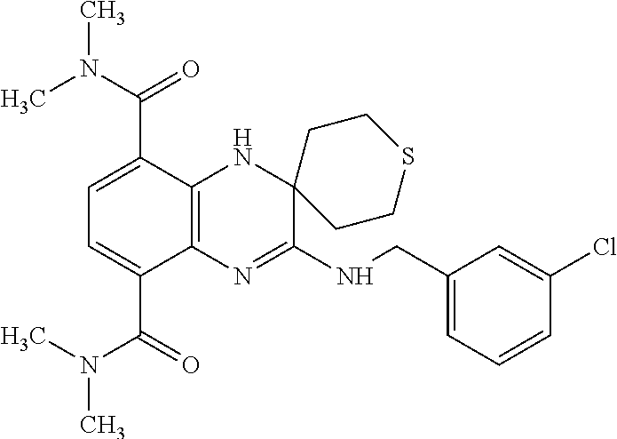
C1(CNC2=NC3=C(NC24CCSCC4)C(C(N(C)C)=O)=CC=C3C(N(C)C)=O)=CC=CC(Cl)=C1
